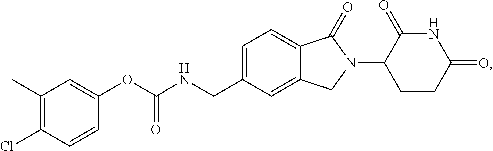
C(NCC1=CC=C2C(=C1)CN(C1CCC(=O)NC1=O)C2=O)(OC1=CC(C)=C(Cl)C=C1)=O
